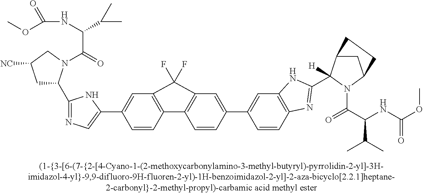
C1(C2=CN=C(C3CC([NC])CN3C(=O)C(NC(OC)=O)C(C)C)N2)=CC2=C(C=C1)C1=C(C=C(C3=CC4=C(C=C3)N=C(C3([H])C5CC(N3C(=O)C(NC(OC)=O)C(C)C)CC5)N4)C=C1)C2(F)F
